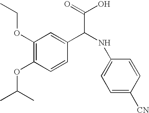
C1(OCC)=C(OC(C)C)C=CC(C(NC2=CC=C([CN])C=C2)C(=O)O)=C1
